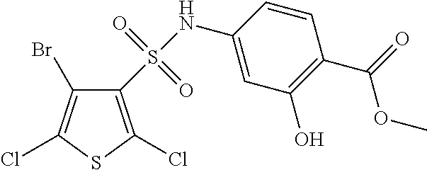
BrC1=C(Cl)SC(Cl)=C1S(NC1=CC(O)=C(C(=O)OC)C=C1)(=O)=O
